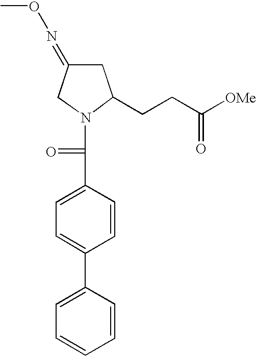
C1=C(C2=CC=C(C(=O)N3C(CCC([OMe])=O)CC(=NOC)C3)C=C2)C=CC=C1
